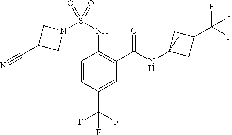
C1=CC(C(F)(F)F)=CC(C(=O)NC23CC(C(F)(F)F)(C2)C3)=C1NS(N1CC(C#N)C1)(=O)=O
